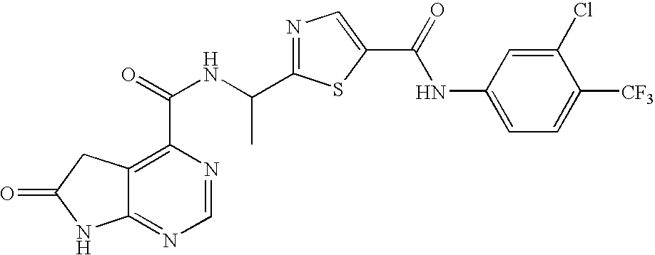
C12=NC=NC(C(=O)NC(C3=NC=C(C(=O)NC4=CC=C([CF3])C(Cl)=C4)S3)C)=C1CC(=O)N2
